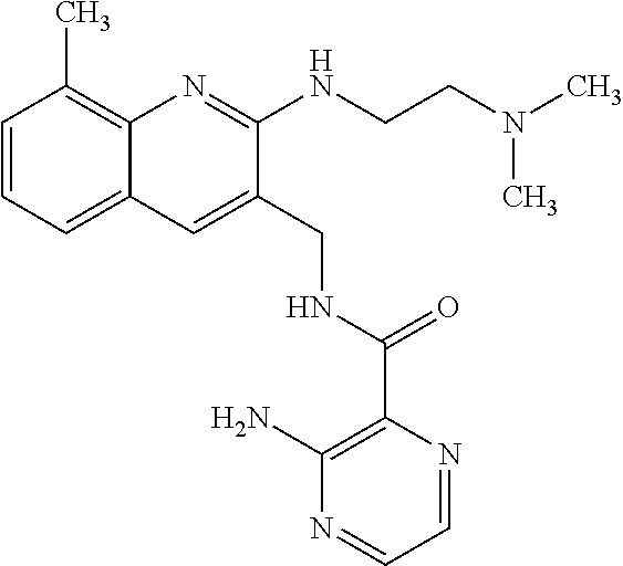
C1=CC=C2C(=C1C)N=C(NCCN(C)C)C(CNC(C1=C(N)N=CC=N1)=O)=C2
